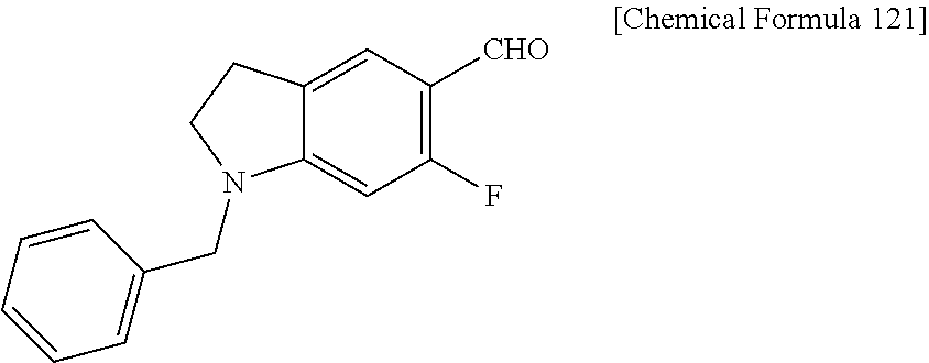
C12=CC([CHO])=C(F)C=C1N(CC1=CC=CC=C1)CC2
